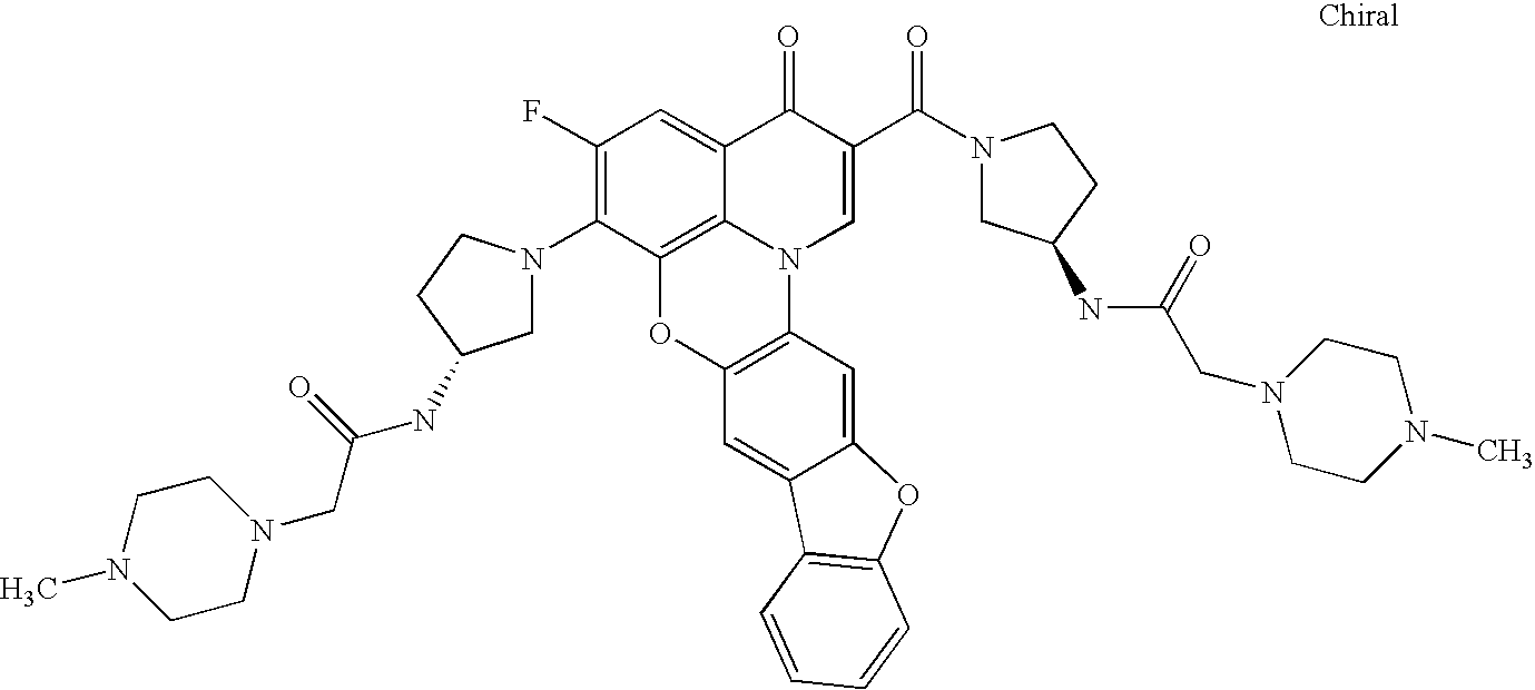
C12=C3C(=CC(F)=C1N1CC(NC(CN4CCN(C)CC4)=O)CC1)C(=O)C(C(=O)N1CC(NC(CN4CCN(C)CC4)=O)CC1)=CN3C1=C(O2)C=C2C(=C1)OC1=C2C=CC=C1
